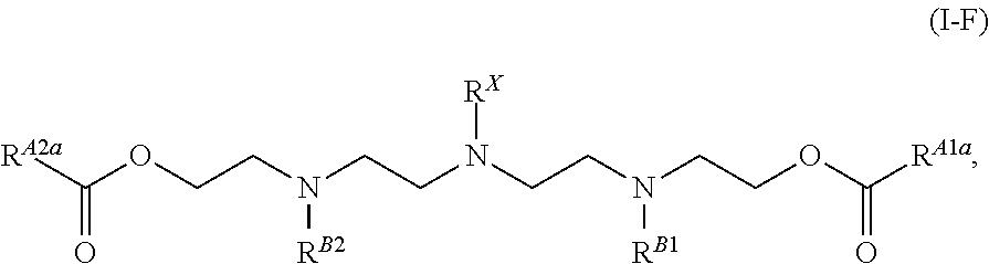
[RA2a]C(OCCN(CCN(CCN(CCOC([RA1a])=O)[RB1])[RX])[RB2])=O
